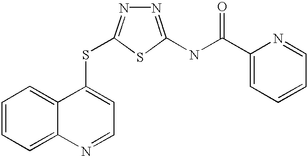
C1=CC=C2C(=C1)C(SC1=NN=C(NC(=O)C3=CC=CC=N3)S1)=CC=N2
